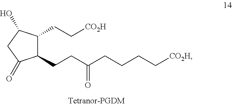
C1(CCC(CCCC[CO2H])=O)C(CC[CO2H])C(O)CC1=O
